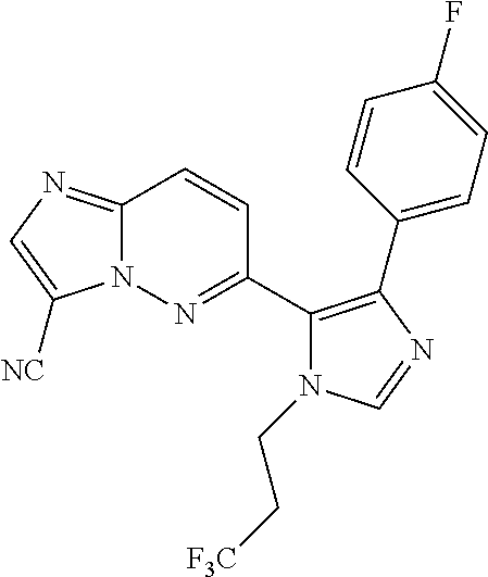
C12=NC=C([NC])N1N=C(C1=C(C3=CC=C(F)C=C3)N=CN1CC[F3C])C=C2
